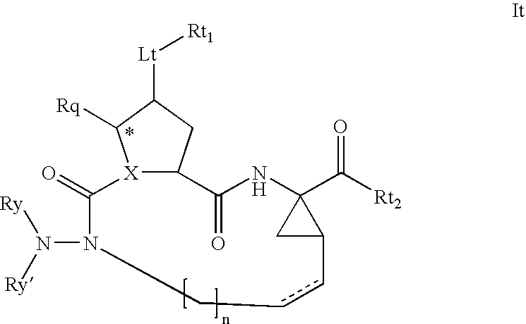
[X]12C(CC([Lt][Rt1])C1[Rq])C(=O)NC1(C([Rt2])=O)CC1ccCN(N([Ry])[Ry])C2=O
